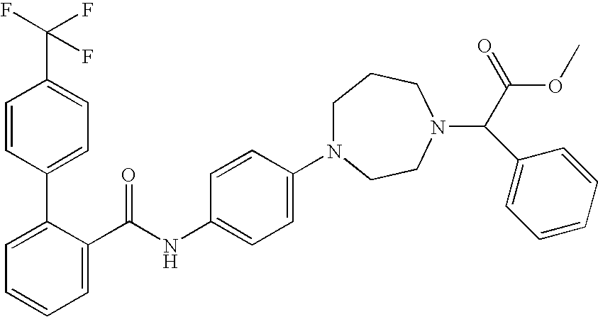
N1(C2=CC=C(NC(C3=CC=CC=C3C3=CC=C(C(F)(F)F)C=C3)=O)C=C2)CCCN(C(C(OC)=O)C2=CC=CC=C2)CC1
